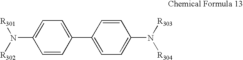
C1(C2=CC=C(N([R303])[R304])C=C2)=CC=C(N([R302])[R301])C=C1
